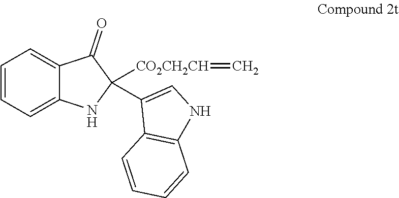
C12=CC=CC=C1C(=O)C([CO2CH2CH]=C)(C1=CNC3=C1C=CC=C3)N2
